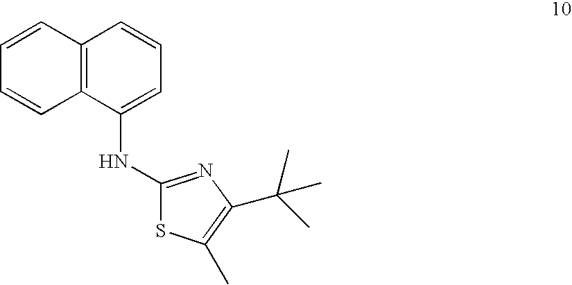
C12=C(C(NC3=NC(C(C)(C)C)=C(C)S3)=CC=C1)C=CC=C2
